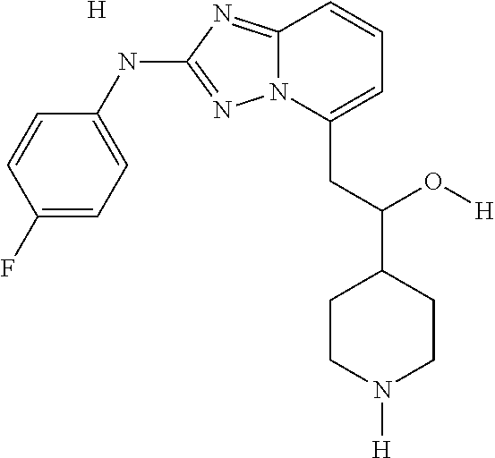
C1(F)=CC=C(NC2=NN3C(=N2)C=CC=C3CC(C2CCN([H])CC2)O[H])C=C1.[H]
